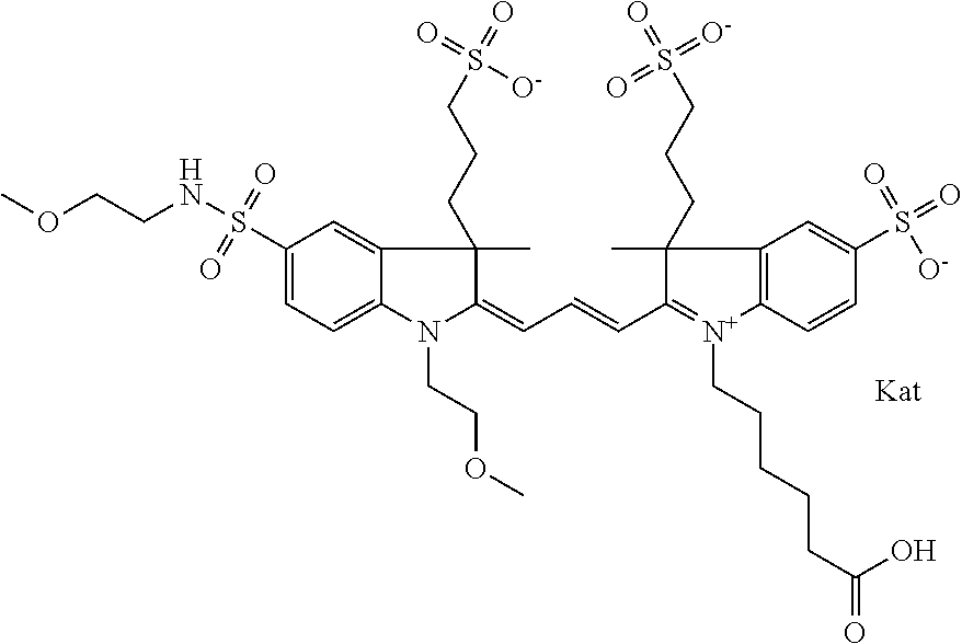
C1(S(=O)(=O)[HN]CCOC)=CC=C2C(=C1)C(C)(CCCS(=O)([O-])=O)C(=CC=CC1=[N+](CCCCCC(=O)O)C3=C(C=C(S(=O)(=O)[O-])C=C3)C1(C)CCCS(=O)(=O)=[O-])N2CCOC
